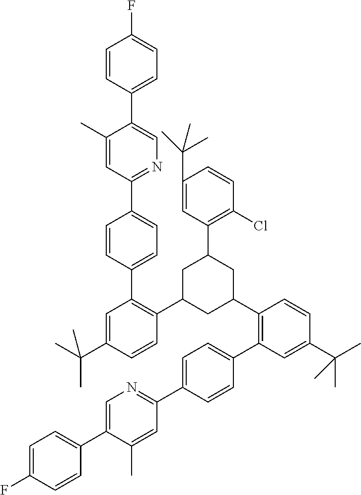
C1(C)=CC(C2=CC=C(C3=C(C4CC(C5=C(C6=CC=C(C7=NC=C(C8=CC=C(F)C=C8)C(C)=C7)C=C6)C=C(C(C)(C)C)C=C5)CC(C5=C(Cl)C=CC(C(C)(C)C)=C5)C4)C=CC(C(C)(C)C)=C3)C=C2)=NC=C1C1=CC=C(F)C=C1
